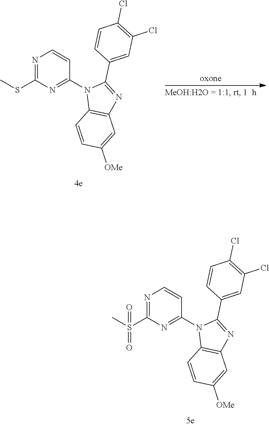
N1=C(S(C)(=O)=O)N=C(N2C3=C(N=C2C2=CC(Cl)=C(Cl)C=C2)C=C([OMe])C=C3)C=C1.N1=C(SC)N=C(N2C3=C(N=C2C2=CC(Cl)=C(Cl)C=C2)C=C([OMe])C=C3)C=C1
